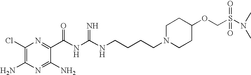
C1(Cl)=C(N)N=C(N)C(C(NC(NCCCCN2CCC(OCS(N(C)C)(=O)=O)CC2)=N)=O)=N1
